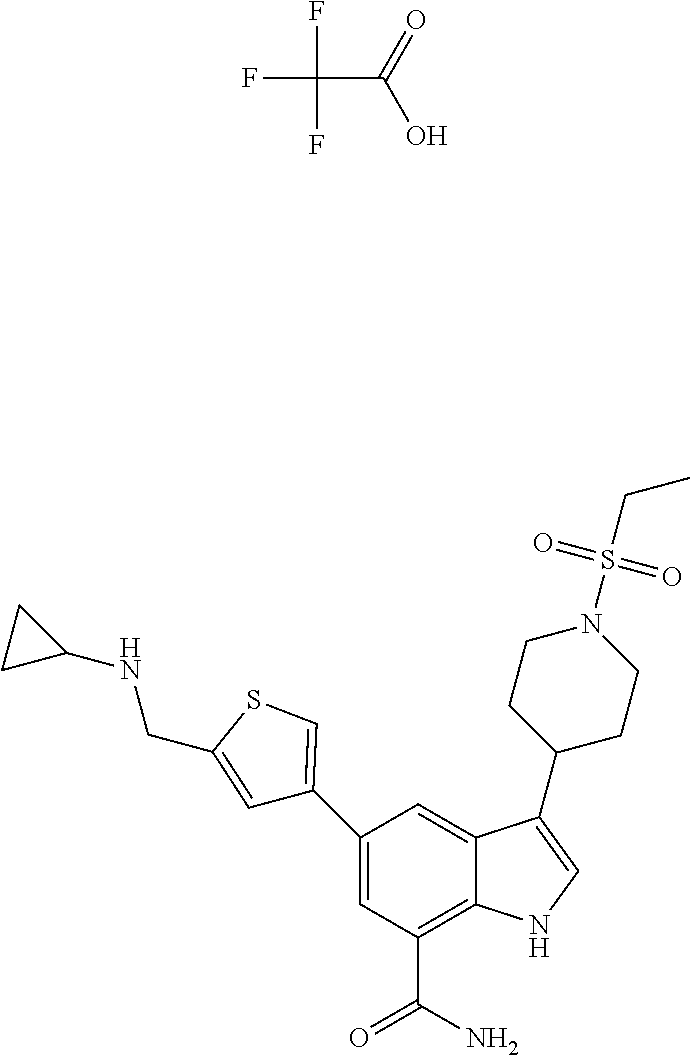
FC(F)(C(=O)O)F.C1=C(C2=CSC(CNC3CC3)=C2)C=C2C(=C1C(N)=O)NC=C2C1CCN(S(CC)(=O)=O)CC1
